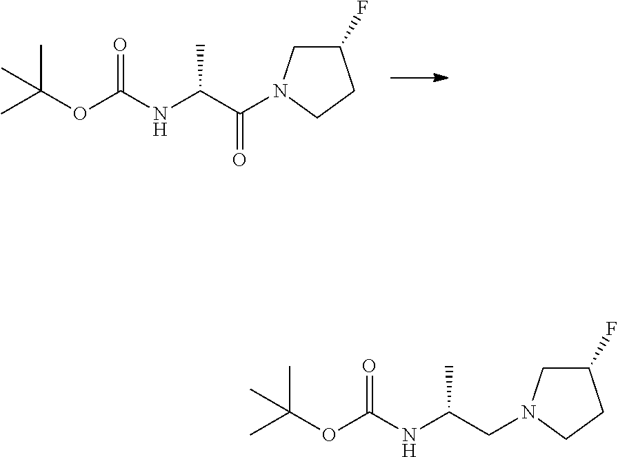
CC(OC(NC(C(=O)N1CC(F)CC1)C)=O)(C)C.CC(OC(NC(CN1CC(F)CC1)C)=O)(C)C
